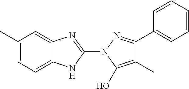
C1(C)=CC=C2C(=C1)N=C(N1C(O)=C(C)C(C3=CC=CC=C3)=N1)N2
